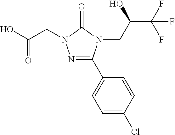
OC(CN1N=C(C2=CC=C(Cl)C=C2)N(CC(C(F)(F)F)O)C1=O)=O
